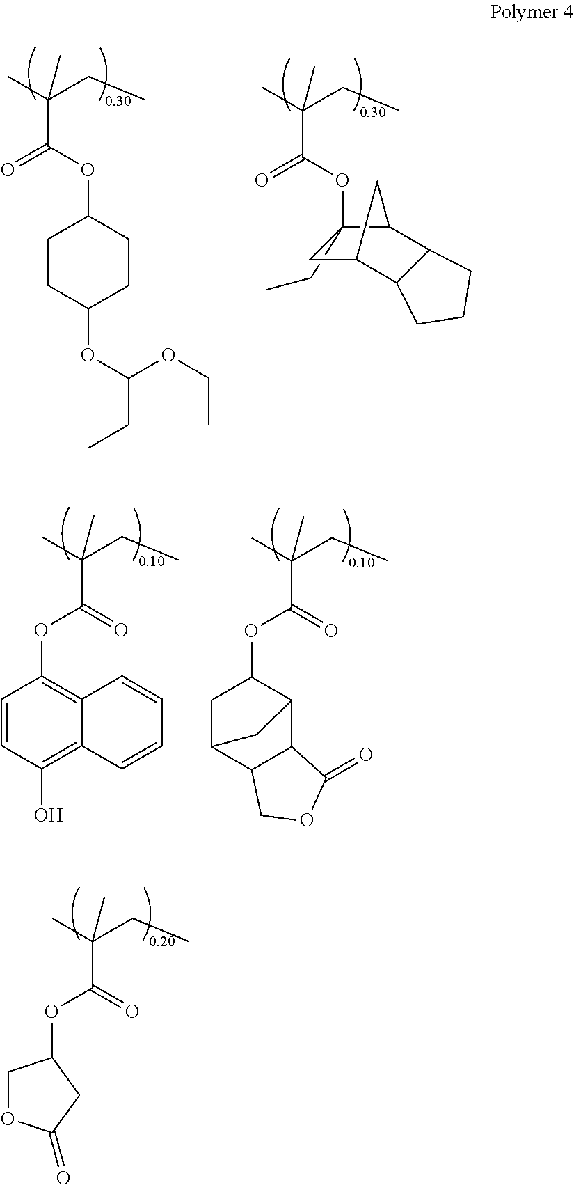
C(C(C)(CC)C)(OC1CCC(OC(CC)OCC)CC1)=O.C1(CC)(OC(C(C)(CC)C)=O)CC2C3C(C1C2)CCC3.C(C(C)(CC)C)(=O)OC1=C2C(=C(O)C=C1)C=CC=C2.C(C(C)(CC)C)(=O)OC1CC2C3C(C1C2)C(=O)OC3.C(C(C)(CC)C)(=O)OC1COC(=O)C1
